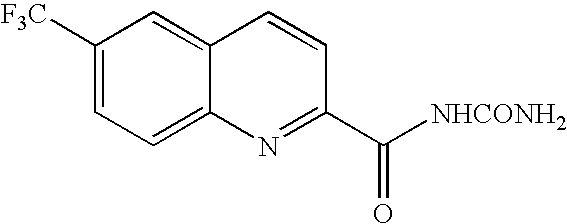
C1([F3C])=CC=C2C(=C1)C=CC(C([NHCONH2])=O)=N2
